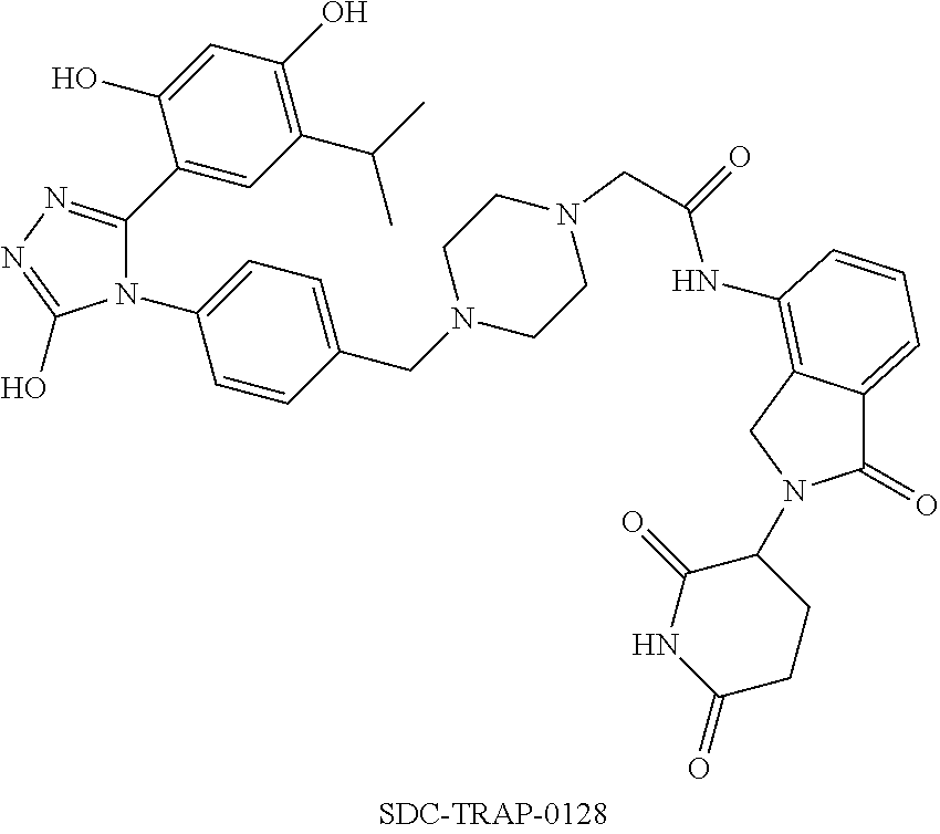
C1(=O)C2=CC=CC(NC(=O)CN3CCN(CC4=CC=C(N5C(C6=CC(C(C)C)=C(O)C=C6O)=NN=C5O)C=C4)CC3)=C2CN1C1C(=O)NC(=O)CC1
